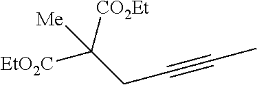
[CO2Et]C(CC#CC)([EtO2C])[Me]
